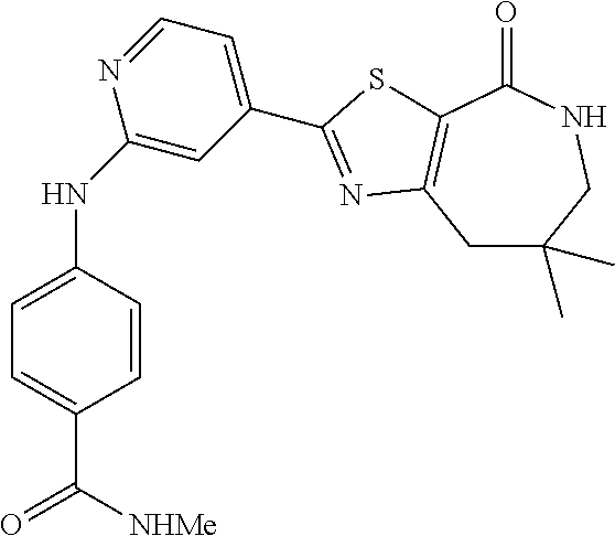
C1(NC2=CC=C(C([NHMe])=O)C=C2)=CC(C2=NC3=C(C(=O)NCC(C)(C)C3)S2)=CC=N1
